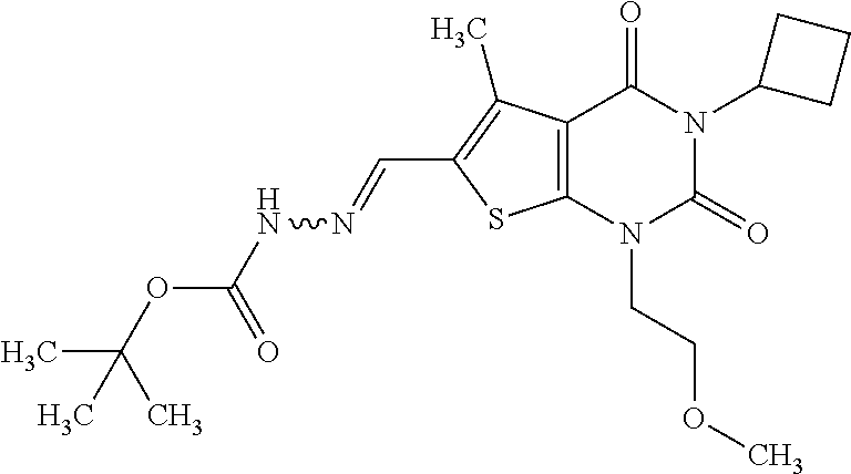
C12=C(N(CCOC)C(=O)N(C3CCC3)C1=O)SC(C=NNC(OC(C)(C)C)=O)=C2C
